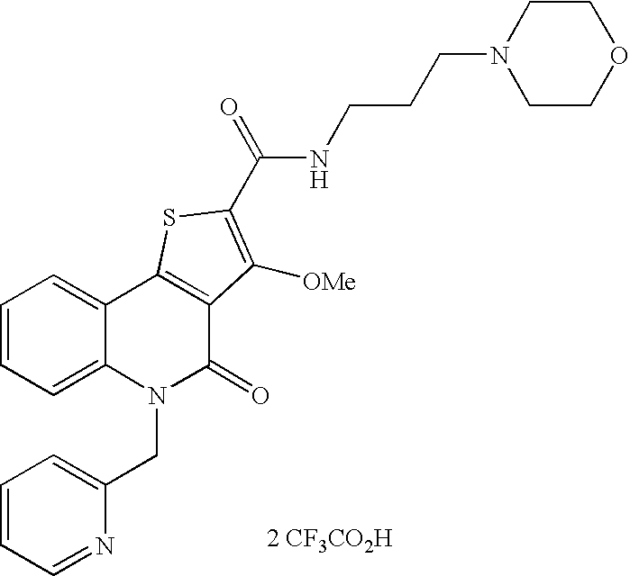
[2 CF3CO2H].C(CCNC(=O)C1=C([OMe])C2=C(C3=CC=CC=C3N(CC3=CC=CC=N3)C2=O)S1)N1CCOCC1
